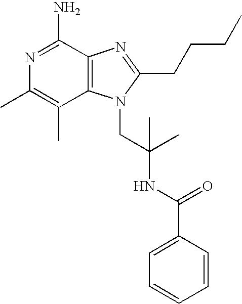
N1=C(N)C2=C(C(C)=C1C)N(CC(NC(C1=CC=CC=C1)=O)(C)C)C(CCCC)=N2
